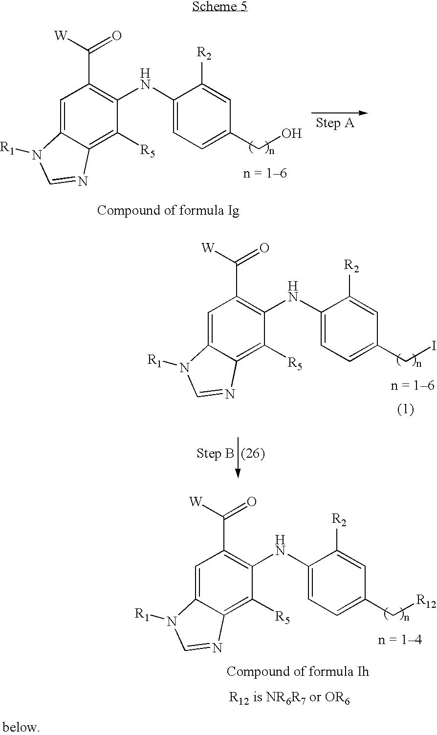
C1=C2C(=C([R5])C(NC3=CC=C(CO)C=C3[R2])=C1C([W])=O)N=CN2[R1].C1=C2C(=C([R5])C(NC3=CC=C(C[R12])C=C3[R2])=C1C([W])=O)N=CN2[R1].C1=C2C(=C([R5])C(NC3=CC=C(CI)C=C3[R2])=C1C([W])=O)N=CN2[R1]
